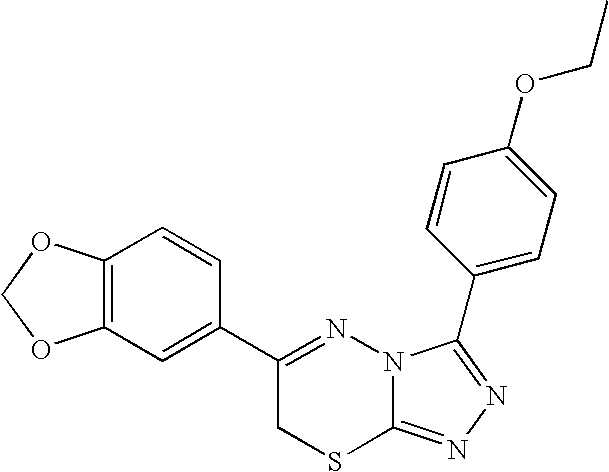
C12=C(C=CC(C3=NN4C(=NN=C4C4=CC=C(OCC)C=C4)SC3)=C1)OCO2
